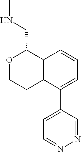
C12=C(C(C3=CC=NN=C3)=CC=C1)CCOC2CNC
